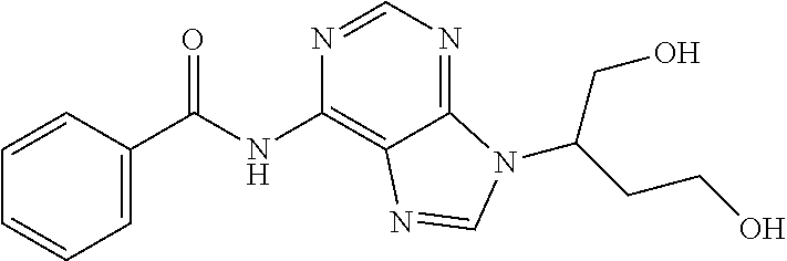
C1=C(C(NC2=C3C(=NC=N2)N(C(CCO)CO)C=N3)=O)C=CC=C1
